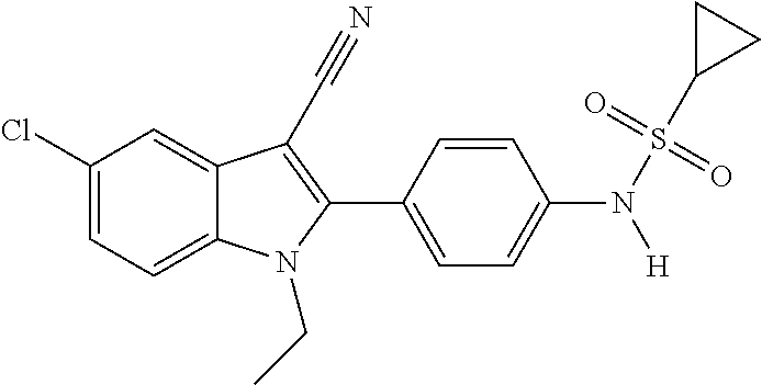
C1=C2C(=CC(Cl)=C1)C(C#N)=C(C1=CC=C(N(S(C3CC3)(=O)=O)[H])C=C1)N2CC
